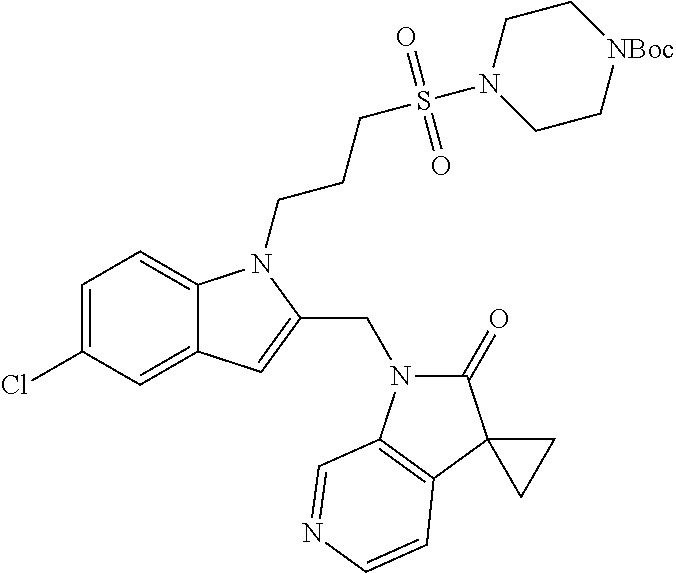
C1=C(Cl)C=C2C(=C1)N(CCCS(=O)(=O)N1CC[NBoc]CC1)C(CN1C(=O)C3(C4=C1C=NC=C4)CC3)=C2
